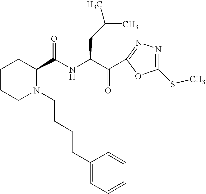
C1CCN(CCCCC2=CC=CC=C2)C(C(NC(C(=O)C2=NN=C(SC)O2)CC(C)C)=O)C1
